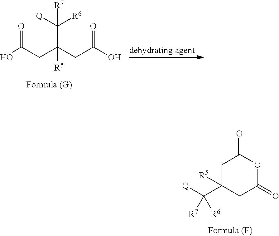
C1C(C([Q])([R6])[R7])([R5])CC(=O)OC1=O.OC(CC(CC(O)=O)(C([Q])([R6])[R7])[R5])=O
